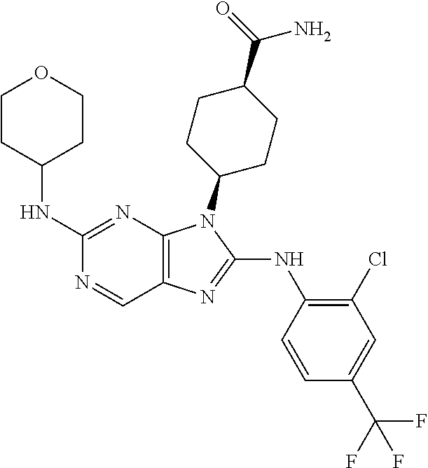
C1(NC2CCOCC2)=NC2=C(C=N1)N=C(NC1=C(Cl)C=C(C(F)(F)F)C=C1)N2C1CCC(C(=O)N)CC1
